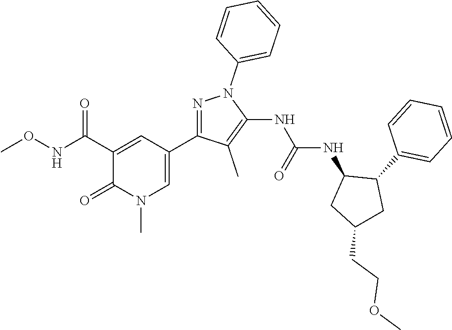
N1=C(C2=CN(C)C(=O)C(C(NOC)=O)=C2)C(C)=C(NC(NC2CC(CCOC)CC2C2=CC=CC=C2)=O)N1C1=CC=CC=C1
